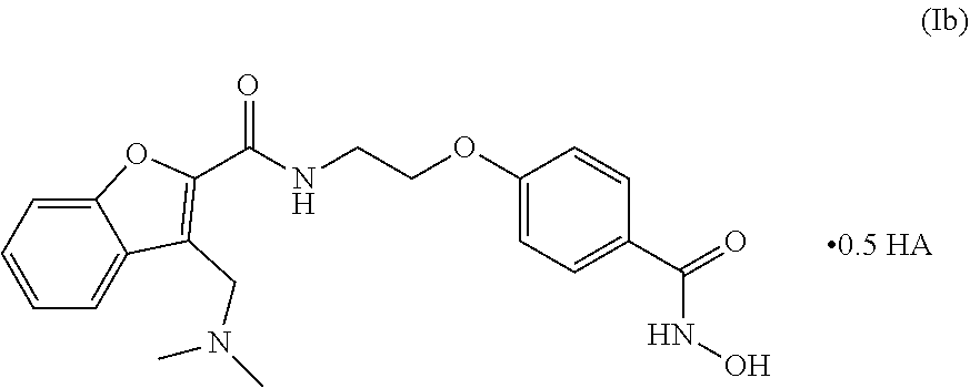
C1=C2C(=CC=C1)C(CN(C)C)=C(C(NCCOC1=CC=C(C(=O)NO)C=C1)=O)O2.[0.5 HA]
